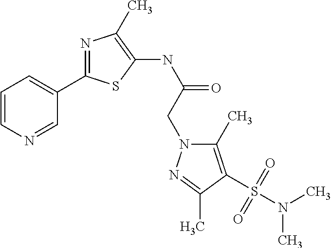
C1(NC(CN2C(C)=C(S(N(C)C)(=O)=O)C(C)=N2)=O)=C(C)N=C(C2=CC=CN=C2)S1
